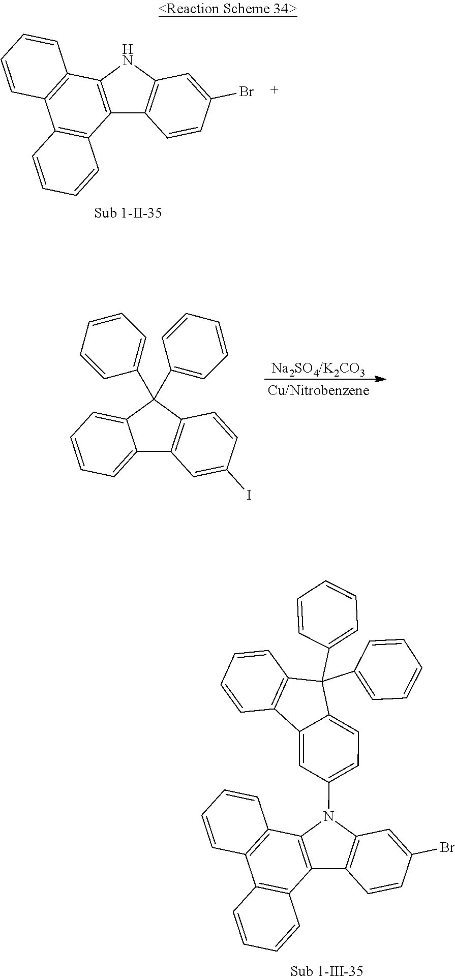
C12=C(NC3=C1C=CC(Br)=C3)C1=C(C3=C2C=CC=C3)C=CC=C1.C12=CC=CC=C1C(C1=CC=CC=C1)(C1=CC=CC=C1)C1=C2C=C(I)C=C1.C12=C(C(C3=CC=CC=C3)(C3=CC=CC=C3)C3=CC=C(N4C5=C(C6=C4C4=C(C7=C6C=CC=C7)C=CC=C4)C=CC(Br)=C5)C=C13)C=CC=C2
